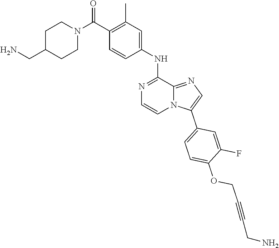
O=C(N1CCC(CN)CC1)C1=C(C)C=C(NC2=NC=CN3C2=NC=C3C2=CC=C(OCC#CCN)C(F)=C2)C=C1
